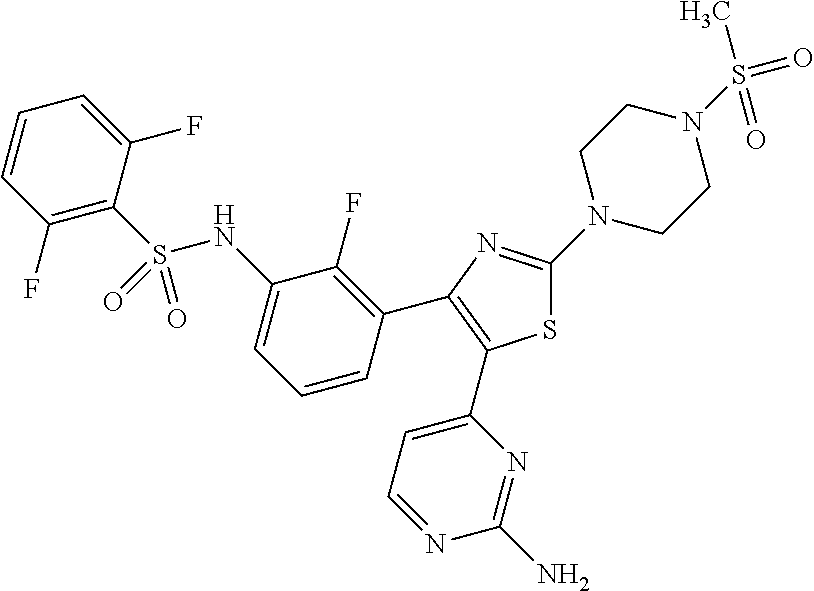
C1(F)=C(S(=O)(NC2=CC=CC(C3=C(C4=CC=NC(N)=N4)SC(N4CCN(S(=O)(C)=O)CC4)=N3)=C2F)=O)C(F)=CC=C1
